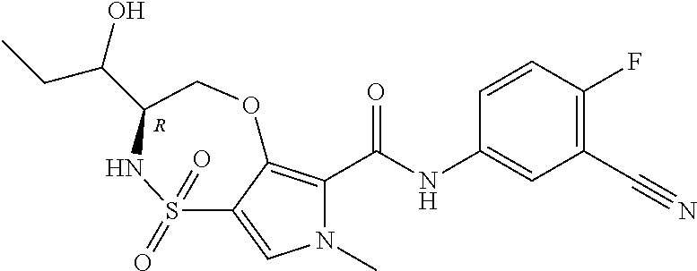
N1(C)C(C(=O)NC2=CC(C#N)=C(F)C=C2)=C2C(=C1)S(=O)(=O)NC(C(CC)O)CO2.[R]
